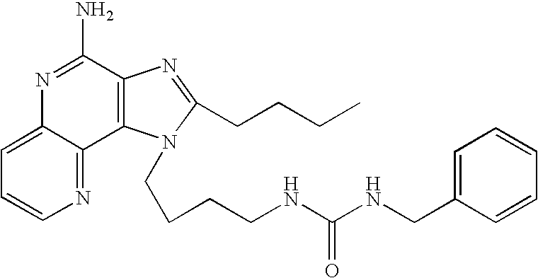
C1=C2C(=NC=C1)C1=C(C(N)=N2)N=C(CCCC)N1CCCCNC(NCC1=CC=CC=C1)=O
